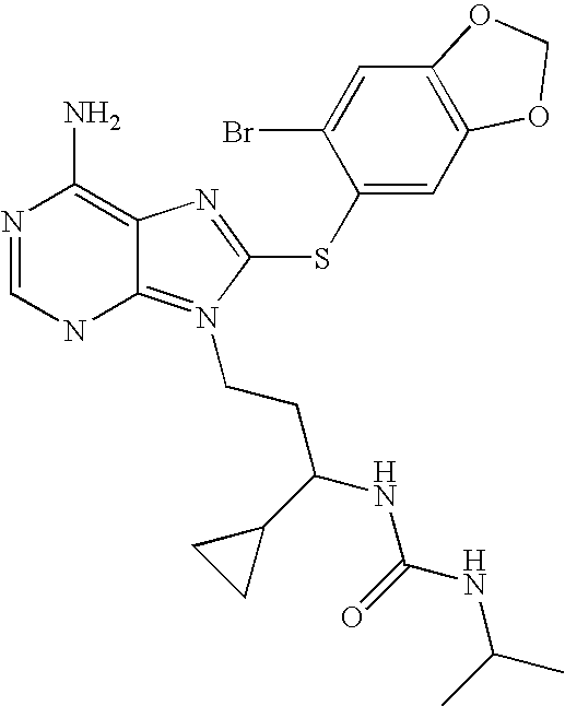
N1=CNC2=N(CCC(NC(NC(C)C)=O)C3CC3)C(SC3=CC4=C(C=C3Br)OCO4)=NC2=C1N
